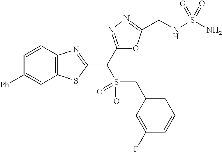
C12=C(C=CC([Ph])=C1)N=C(C(C1=NN=C(CNS(N)(=O)=O)O1)S(CC1=CC=CC(F)=C1)(=O)=O)S2
